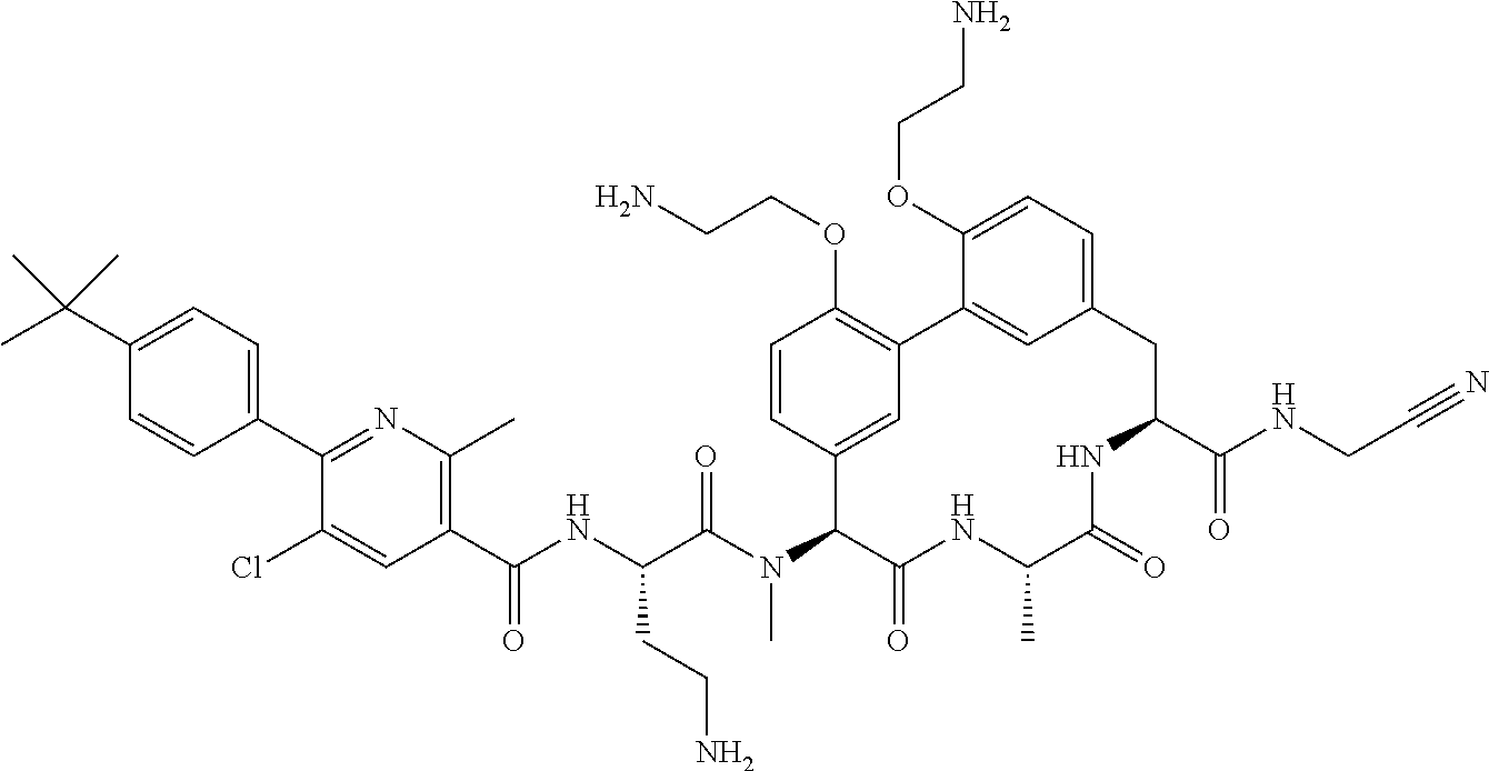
C1(C(NC(C(N(C2C(=O)NC(C)C(=O)NC(C(NCC#N)=O)CC3=CC=C(OCCN)C(=C3)C3=C(OCCN)C=CC2=C3)C)=O)CCN)=O)=C(C)N=C(C2=CC=C(C(C)(C)C)C=C2)C(Cl)=C1
